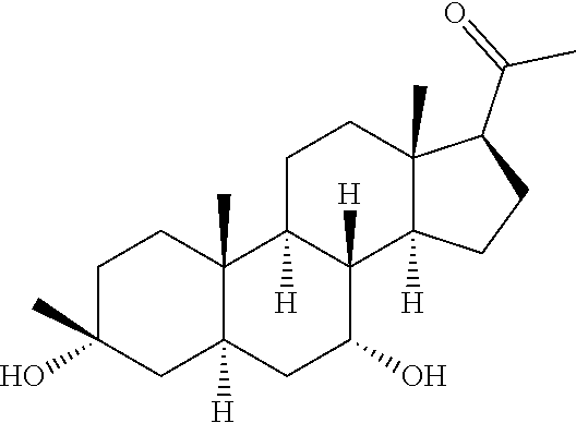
C1C(C)(O)CC2([H])C(C)(C1)C1([H])C([H])(C(O)C2)C2([H])C(C)(CC1)C(C(C)=O)CC2
